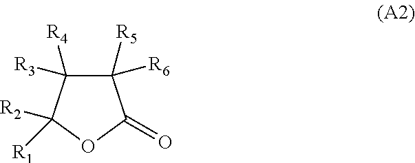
C1([R5])([R6])C([R3])([R4])C([R2])([R1])OC1=O
